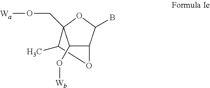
C12C(O[Wb])C(CO[Wa])(OC1B)C(C)O2
